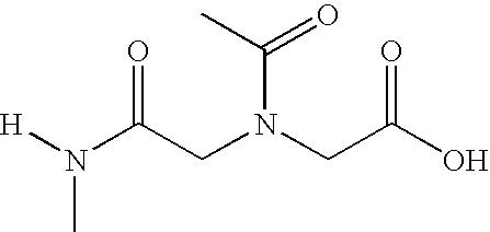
[H]N(C(CN(CC(O)=O)C(C)=O)=O)C
